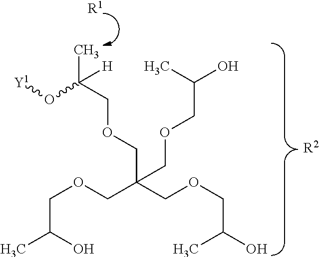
[Y1]OC(COCC(COCC(O)C)(COCC(C)O)COCC(O)C)(C)[H].[R1].[R2]
